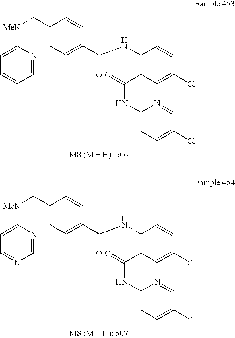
C(C1=CC=C(C(NC2=C(C(NC3=CC=C(Cl)C=N3)=O)C=C(Cl)C=C2)=O)C=C1)[MeN]C1=CC=CC=N1.C(C1=CC=C(C(NC2=C(C(NC3=CC=C(Cl)C=N3)=O)C=C(Cl)C=C2)=O)C=C1)[MeN]C1=CC=NC=N1
